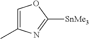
C1=C(C)N=C([SnMe3])O1
